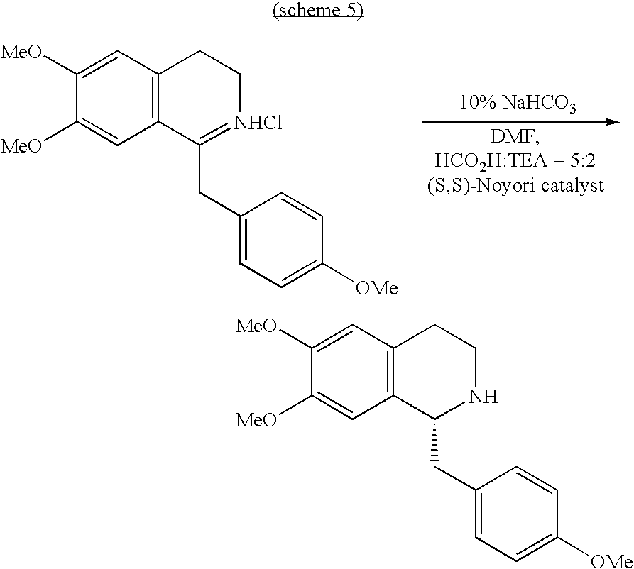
C1([MeO])=CC2=C(C=C1[MeO])C(CC1=CC=C([OMe])C=C1)=[NHCl]CC2.C1([MeO])=CC2=C(C=C1[MeO])C(CC1=CC=C([OMe])C=C1)NCC2
